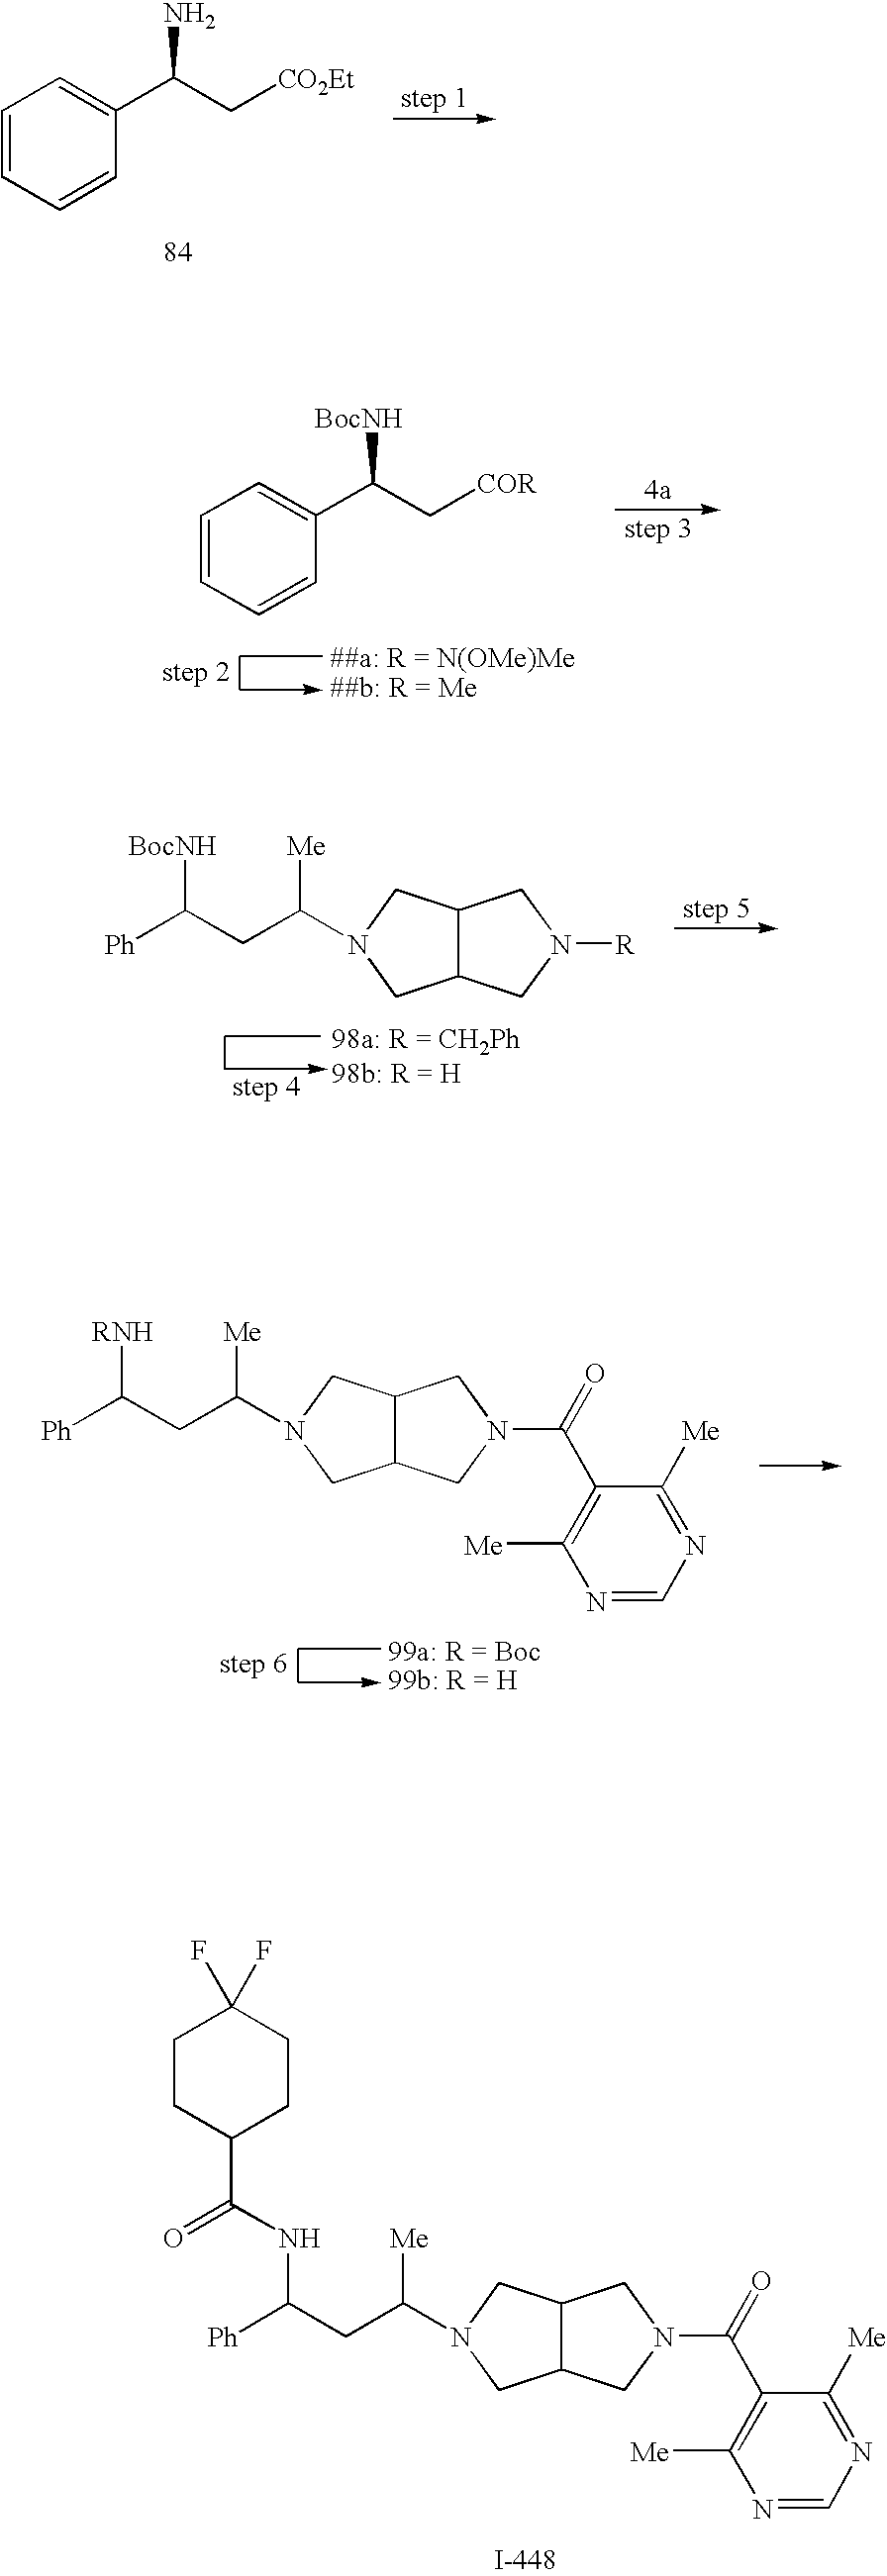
C12C(CN(C(=O)C3=C([Me])N=CN=C3[Me])C1)CN(C(CC([Ph])NC(C1CCC(F)(F)CC1)=O)[Me])C2.C1=CC=CC(C(C[CO2Et])N)=C1.C1=CC=CC(C(C[COR])[BocNH])=C1.C12C(CN(C(=O)C3=C([Me])N=CN=C3[Me])C1)CN(C(CC([Ph])[RNH])[Me])C2.C12C(CN([R])C1)CN(C(CC([Ph])[BocNH])[Me])C2
